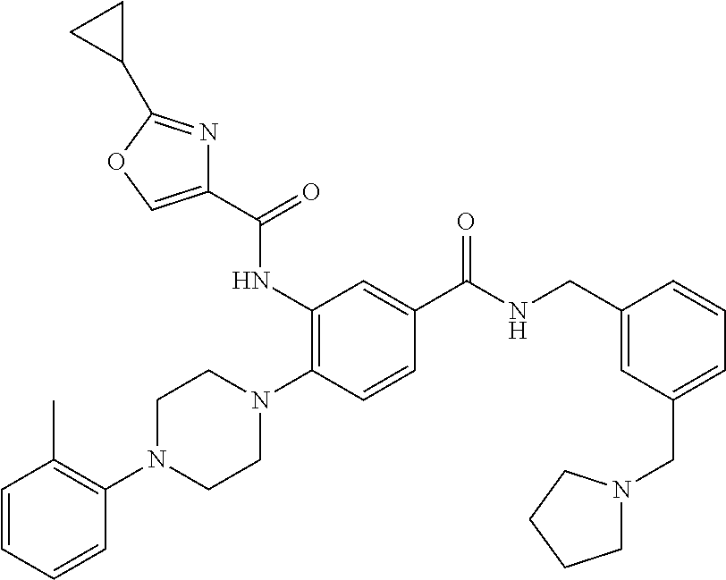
C1=CC=CC(N2CCN(C3=C(NC(C4=COC(C5CC5)=N4)=O)C=C(C(NCC4=CC(CN5CCCC5)=CC=C4)=O)C=C3)CC2)=C1C
